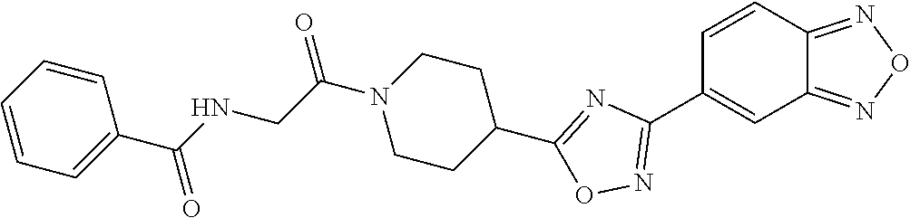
C1=CC2=NON=C2C=C1C1=NOC(C2CCN(C(CNC(C3=CC=CC=C3)=O)=O)CC2)=N1
